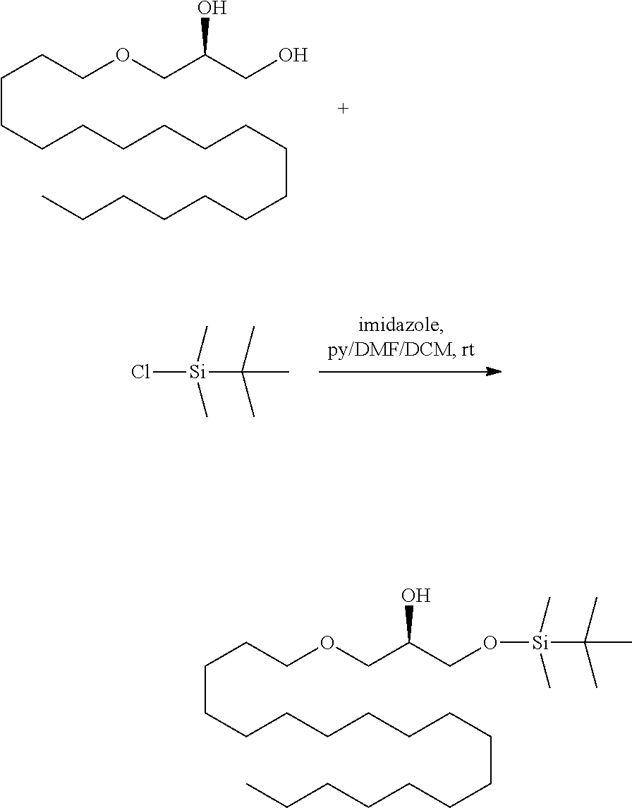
C(CCCCCCCCCCCCC)CCCCOCC(CO)O.C(CCCCCCCCCCCCC)CCCCOCC(CO[Si](C)(C)C(C)(C)C)O.Cl[Si](C)(C)C(C)(C)C
